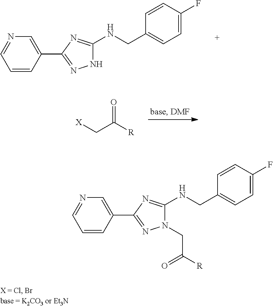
C1=CC(C2=NNC(NCC3=CC=C(F)C=C3)=N2)=CN=C1.C(C([R])=O)[X].C1=CC(C2=NN(CC([R])=O)C(NCC3=CC=C(F)C=C3)=N2)=CN=C1
